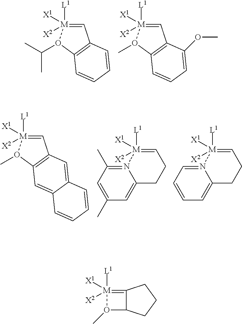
C1=[M]([X1])([X2])([L1])O(C(C)C)C2=C1C=CC=C2.C1=[M]([X1])([X2])([L1])O(C)C2=C1C(OC)=CC=C2.C1=[M]([X1])([X2])([L1])O(C)C2=C1C=C1C(=C2)C=CC=C1.N12=C(C)C=C(C)C=C1CCC=[M]2([L1])([X1])[X2].N12=CC=CC=C1CCC=[M]2([L1])([X1])[X2].C12=[M]([L1])([X1])([X2])O(C)C1CCC2
